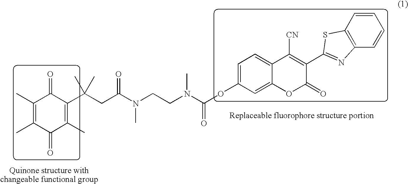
C1(C)=C(C)C(=O)C(C)=C(C(CC(N(CCN(C(OC2=CC=C3C(=C2)OC(=O)C(C2=NC4=C(C=CC=C4)S2)=C3[CN])=O)C)C)=O)(C)C)C1=O
